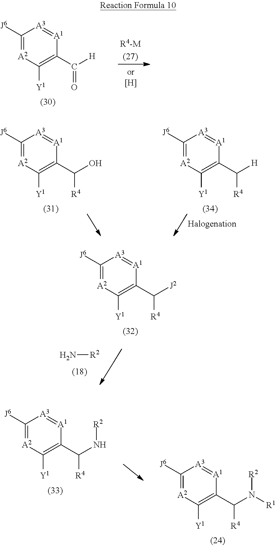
[J6]C1=[A2]C([Y1])=C(C([H])=O)[A1]=[A3]1.[J6]C1=[A2]C([Y1])=C(C(O)[R4])[A1]=[A3]1.[J6]C1=[A2]C([Y1])=C(C([H])[R4])[A1]=[A3]1.[J6]C1=[A2]C([Y1])=C(C([J2])[R4])[A1]=[A3]1.N[R2].[J6]C1=[A2]C([Y1])=C(C(N[R2])[R4])[A1]=[A3]1.[J6]C1=[A2]C([Y1])=C(C(N([R2])[R1])[R4])[A1]=[A3]1
